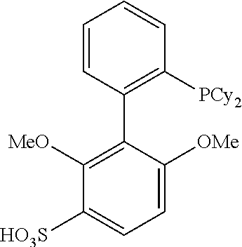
C1=C([OMe])C(C2=C([PCy2])C=CC=C2)=C([MeO])C([HO3S])=C1
